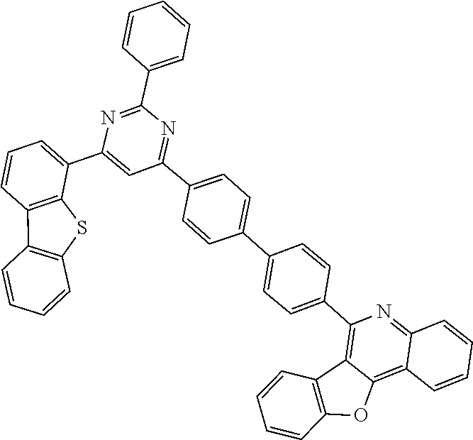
C12=C3OC4=C(C3=C(C3=CC=C(C5=CC=C(C6=NC(C7=CC=CC=C7)=NC(C7=CC=CC8=C7SC7=C8C=CC=C7)=C6)C=C5)C=C3)N=C1C=CC=C2)C=CC=C4
